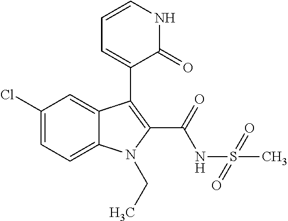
C1(Cl)=CC=C2C(=C1)C(C1=CC=CNC1=O)=C(C(=O)NS(C)(=O)=O)N2CC
